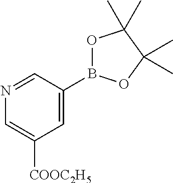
C1=C(B2OC(C)(C)C(C)(C)O2)C=NC=C1[COOC2H5]
